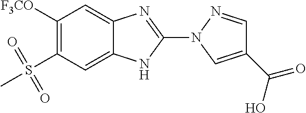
C1=C2C(=CC([F3CO])=C1S(=O)(C)=O)N=C(N1C=C(C(O)=O)C=N1)N2
